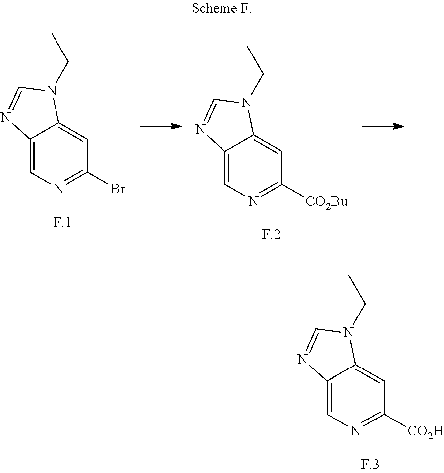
C12=CN=C(Br)C=C1N(CC)C=N2.C12=CN=C([CO2Bu])C=C1N(CC)C=N2.C12=CN=C([CO2H])C=C1N(CC)C=N2
